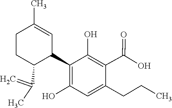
C1(O)=C(C(=O)O)C(CCC)=CC(O)=C1C1C(C(=C)C)CCC(C)=C1
